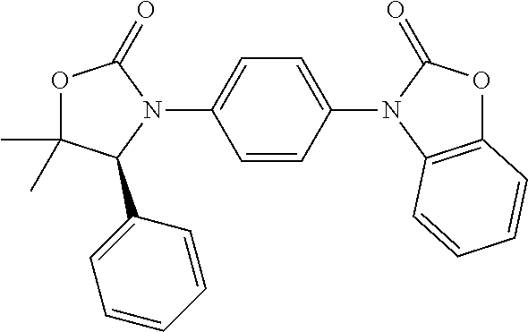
C1=CC(N2C3=C(OC2=O)C=CC=C3)=CC=C1N1C(=O)OC(C)(C)C1C1=CC=CC=C1
